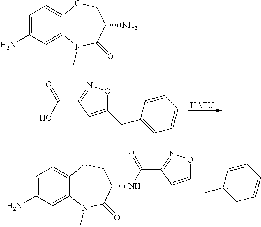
[HATU].OC(C1=NOC(CC2=CC=CC=C2)=C1)=O.C1=C(N)C=C2C(=C1)OCC(N)C(=O)N2C.C(C1=NOC(CC2=CC=CC=C2)=C1)(=O)NC1C(=O)N(C)C2=CC(N)=CC=C2OC1
